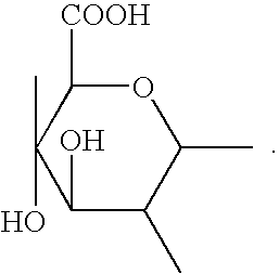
C1(C)OC([COOH])C(C)(O)C(O)C1C
